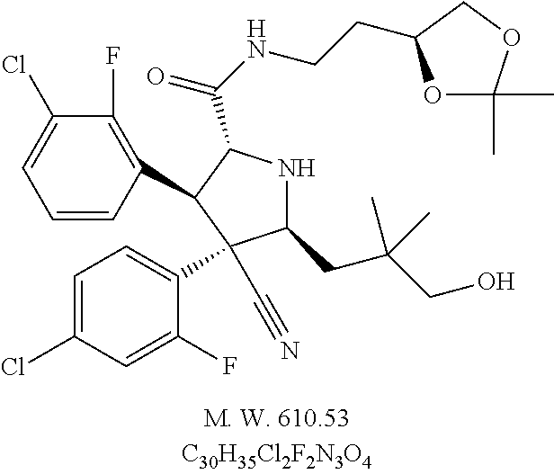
C1=CC(C2C(C(=O)NCCC3OC(C)(C)OC3)NC(CC(CO)(C)C)C2(C2=CC=C(Cl)C=C2F)C#N)=C(F)C(Cl)=C1
